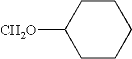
C1CCCCC1[CH2O]
